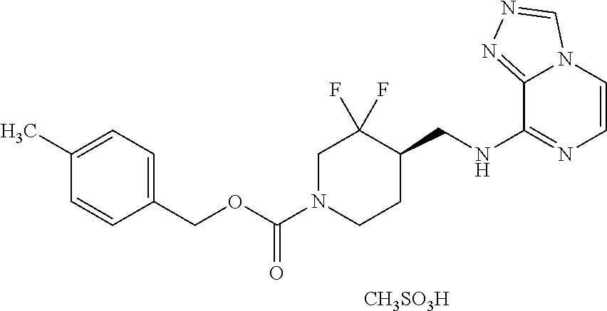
C1(CNC2=NC=CN3C2=NN=C3)CCN(C(OCC2=CC=C(C)C=C2)=O)CC1(F)F.[CH3SO3H]
